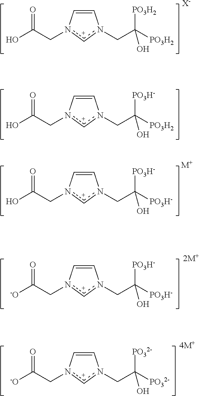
C1=Cn(CC(O)=O)cn1CC([PO3H2])([PO3H2])O.[X-].C1=Cn(CC(O)=O)cn1CC([PO3H2])([PO3H-])O.C1=Cn(CC(O)=O)cn1CC([PO3H-])([PO3H-])O.[M+].C1=Cn(CC([-O])=O)cn1CC([PO3H-])([PO3H-])O.[2M+].C1=Cn(CC([-O])=O)cn1CC([PO32-])([PO32-])O.[4M+]
